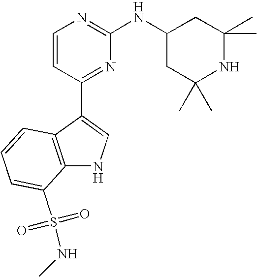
C1=CC(C2=CNC3=C2C=CC=C3S(NC)(=O)=O)=NC(NC2CC(C)(C)NC(C)(C)C2)=N1
